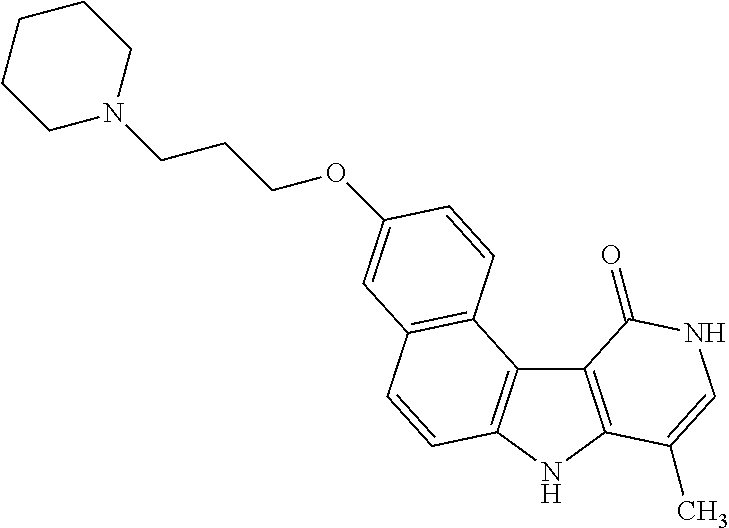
C12=C(NC3=C1C1=C(C=C3)C=C(OCCCN3CCCCC3)C=C1)C(C)=CNC2=O
